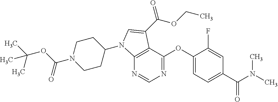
C12=C(C(OC3=CC=C(C(=O)N(C)C)C=C3F)=NC=N1)C(C(OCC)=O)=CN2C1CCN(C(OC(C)(C)C)=O)CC1
